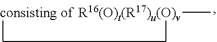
[R16(O)t(R17)u(O)v]C
